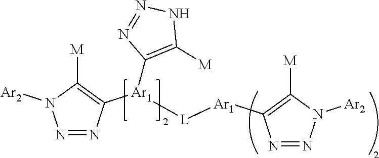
N1=NN([Ar2])C([M])=C1[Ar1][L][Ar1](C1=C([M])N([Ar2])N=N1)C1=C([M])NN=N1
